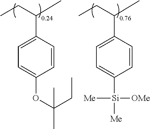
C1=CC(C(CC)C)=CC=C1OC(C)(CC)C.C1=CC(C(CC)C)=CC=C1[Si]([Me])([OMe])[Me]
